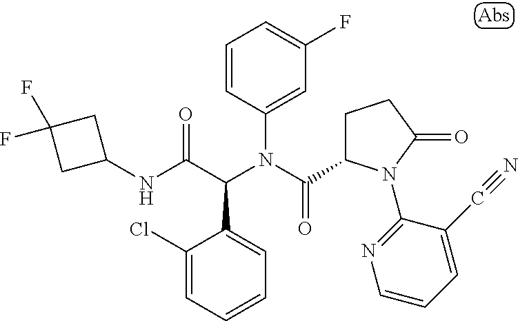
C1=CC=C(Cl)C(C(C(NC2CC(F)(F)C2)=O)N(C(=O)C2CCC(=O)N2C2=NC=CC=C2C#N)C2=CC(F)=CC=C2)=C1
